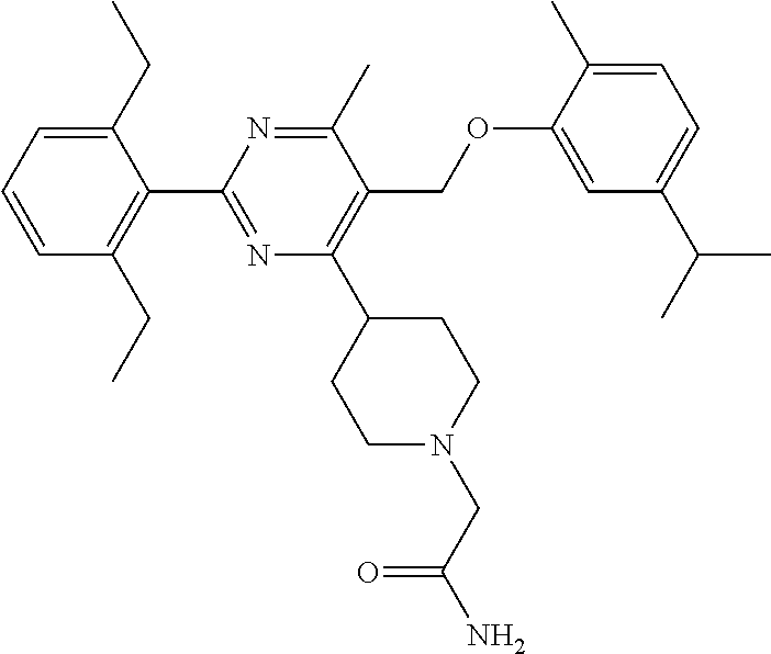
C1(C2=NC(C3CCN(CC(=O)N)CC3)=C(COC3=CC(C(C)C)=CC=C3C)C(C)=N2)=C(CC)C=CC=C1CC
